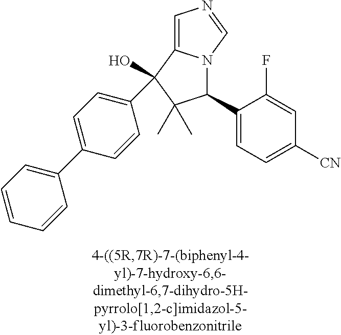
C1=C2N(C=N1)C(C1=CC=C([CN])C=C1F)C(C)(C)C2(O)C1=CC=C(C2=CC=CC=C2)C=C1
